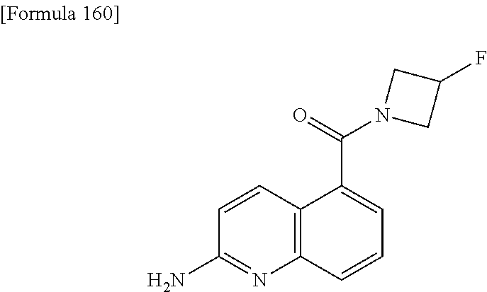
C1(N)=NC2=C(C=C1)C(C(=O)N1CC(F)C1)=CC=C2
